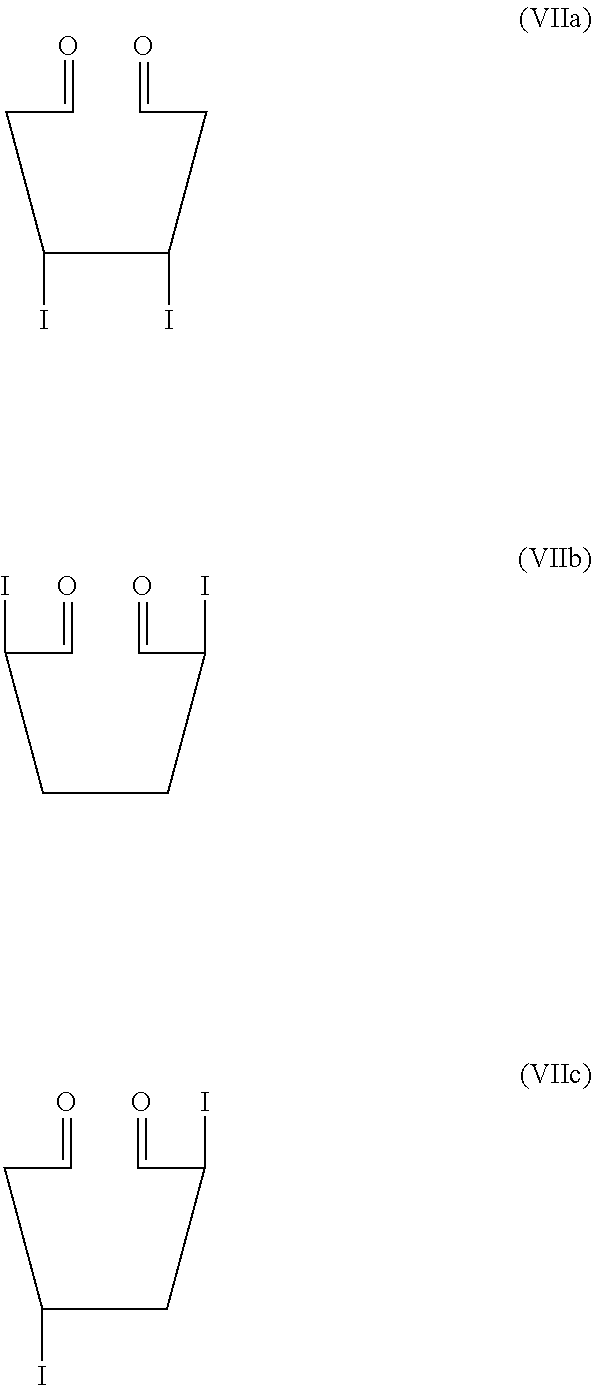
O=CCC(C(CC=O)I)I.O=CC(CCC(C=O)I)I.O=CCC(CC(C=O)I)I
